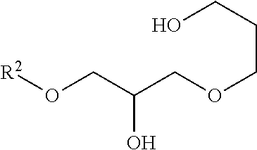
O(CC(CO[R2])O)CCCO
